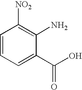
C1=CC=C(C(=O)O)C(N)=C1[NO2]
